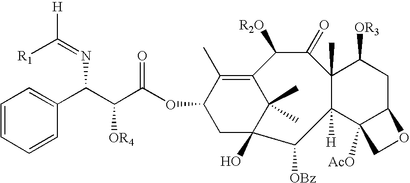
C1=CC=CC(C(C(C(OC2CC3(O)C(C)(C)C(=C2C)C([R2O])C(=O)C2(C)C([H])(C3[OBz])C3([AcO])C(CC2[OR3])OC3)=O)[OR4])N=C([R1])[H])=C1
